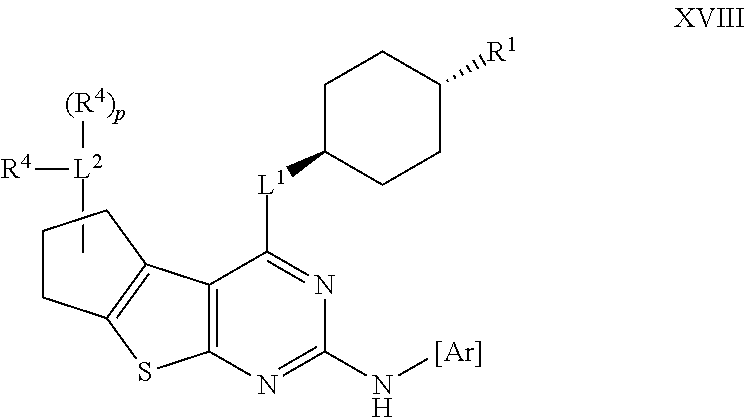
C[L2]([R4])[(R4)p].C12=C(N=C(N[Ar])N=C1[L1]C1CCC([R1])CC1)SC1=C2CCC1
